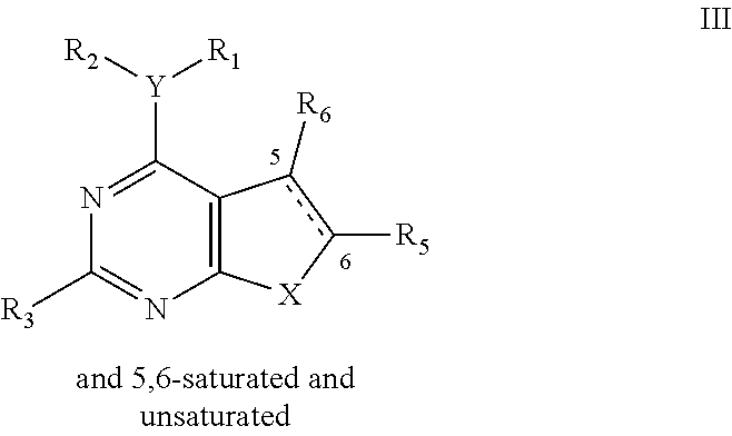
C1([R3])=NC2=C(C([Y]([R2])[R1])=N1)c([R6])c([R5])[X]2
